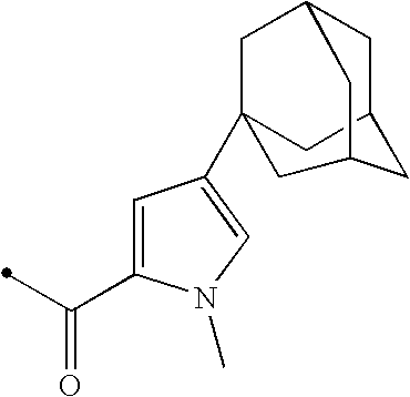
C1(C(=O)C)=CC(C23CC4CC(C2)CC(C3)C4)=CN1C
